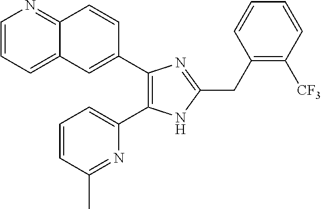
C12=CC=CN=C1C=CC(C1=C(C3=CC=CC(C)=N3)NC(CC3=C([CF3])C=CC=C3)=N1)=C2
